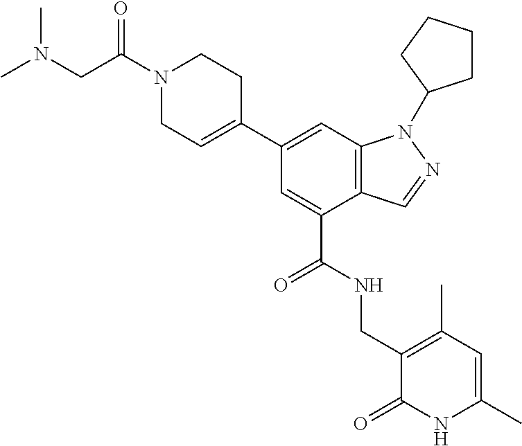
C12=C(C=C(C3=CCN(C(CN(C)C)=O)CC3)C=C1C(NCC1=C(C)C=C(C)NC1=O)=O)N(C1CCCC1)N=C2
